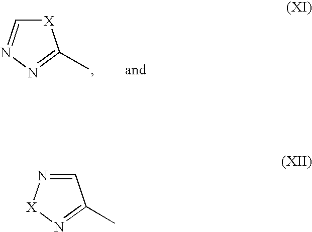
[X]1C=NN=C1C.N1=CC(C)=N[X]1
